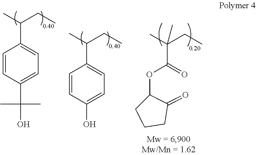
C1=CC(C(O)(C)C)=CC=C1C(CC)C.C1=CC(O)=CC=C1C(CC)C.O(C(=O)C(CC)(C)C)C1CCCC1=O
